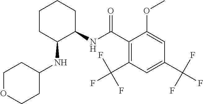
C1CC(NC2CCOCC2)C(NC(C2=C(C(F)(F)F)C=C(C(F)(F)F)C=C2OC)=O)CC1
